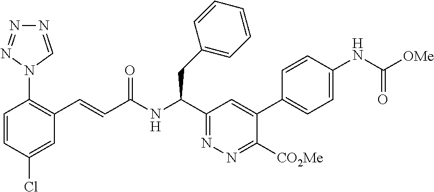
C1=CC(Cl)=CC(C=CC(NC(C2=NN=C([CO2Me])C(C3=CC=C(NC(=O)[OMe])C=C3)=C2)CC2=CC=CC=C2)=O)=C1N1C=NN=N1
